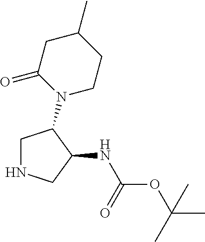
C1NCC(NC(OC(C)(C)C)=O)C1N1CCC(C)CC1=O
